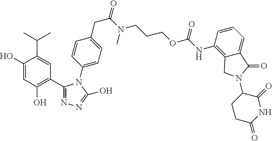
C1(O)=CC(O)=C(C2=NN=C(O)N2C2=CC=C(CC(N(C)CCCOC(=O)NC3=C4C(=CC=C3)C(=O)N(C3CCC(=O)NC3=O)C4)=O)C=C2)C=C1C(C)C
